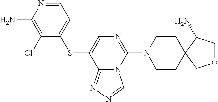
C1(Cl)=C(N)N=CC=C1SC1=CN=C(N2CCC3(CC2)C(N)COC3)N2C1=NN=C2
